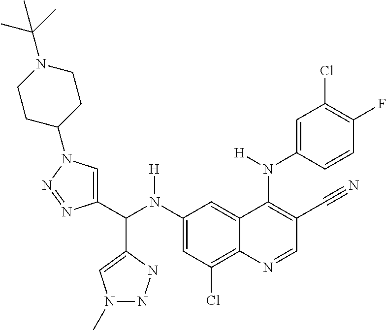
C1(N(C(C2=CN(C3CCN(C(C)(C)C)CC3)N=N2)C2=CN(C)NN2)[H])=CC(Cl)=C2C(=C1)C(N(C1=CC(Cl)=C(F)C=C1)[H])=C(C#N)C=N2
